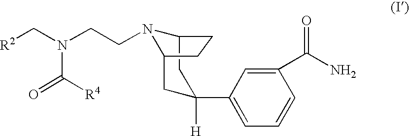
C12N(CCN(C[R2])C(=O)[R4])C(CC(C3=CC=CC(C(N)=O)=C3)([H])C1)CC2
